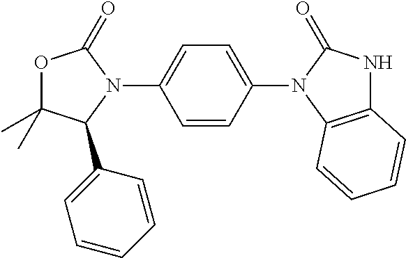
O1C(C)(C)C(C2=CC=CC=C2)N(C2=CC=C(N3C(=O)NC4=C3C=CC=C4)C=C2)C1=O
